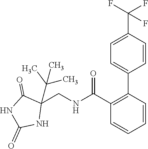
C1(CNC(C2=C(C3=CC=C(C(F)(F)F)C=C3)C=CC=C2)=O)(C(C)(C)C)C(=O)NC(=O)N1
